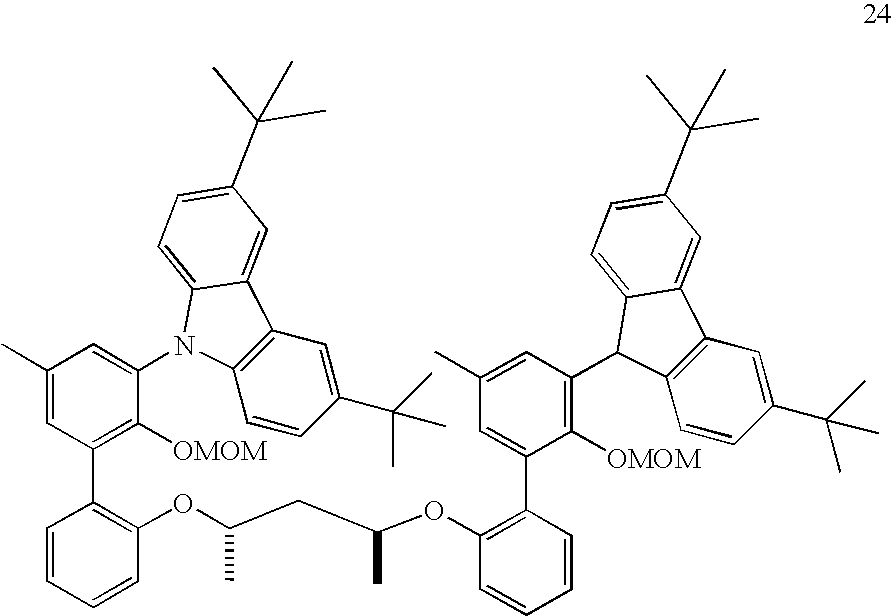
C1(OC(CC(OC2=C(C3=CC(C)=CC(C4C5=C(C=C(C(C)(C)C)C=C5)C5=CC(C(C)(C)C)=CC=C54)=C3[OMOM])C=CC=C2)C)C)=C(C2=C([OMOM])C(N3C4=C(C=C(C(C)(C)C)C=C4)C4=CC(C(C)(C)C)=CC=C43)=CC(C)=C2)C=CC=C1
